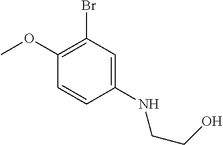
BrC1=C(OC)C=CC(NCCO)=C1
